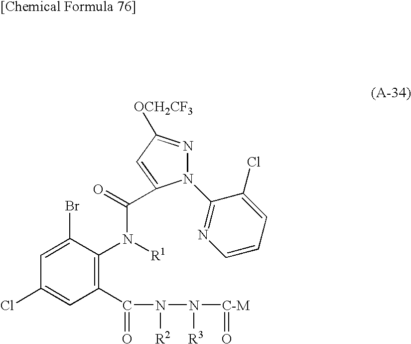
N1(C2=NC=CC=C2Cl)N=C([OCH2CF3])C=C1C(=O)N([R1])C1=C(C(=O)N([R2])N([R3])[C-M]=O)C=C(Cl)C=C1Br
